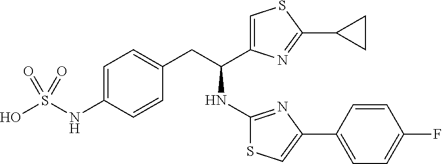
C1=C(NS(O)(=O)=O)C=CC(CC(NC2=NC(C3=CC=C(F)C=C3)=CS2)C2=CSC(C3CC3)=N2)=C1
